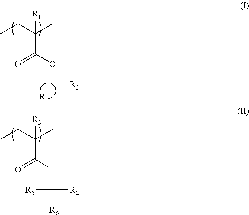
CCC(C)([R1])C(OC[R2])=O.[R].CCC(C)([R3])C(OC([R2])([R5])[R6])=O
